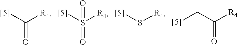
[[5]]C([R4])=O.[[5]]S([R4])(=O)=O.[[5]]S[R4].[[5]]CC([R4])=O
